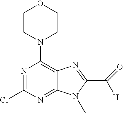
N1=C(Cl)N=C2C(=C1N1CCOCC1)N=C(C(=O)[H])N2C
